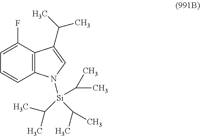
C1=CC2=C(C(F)=C1)C(C(C)C)=CN2[Si](C(C)C)(C(C)C)C(C)C
